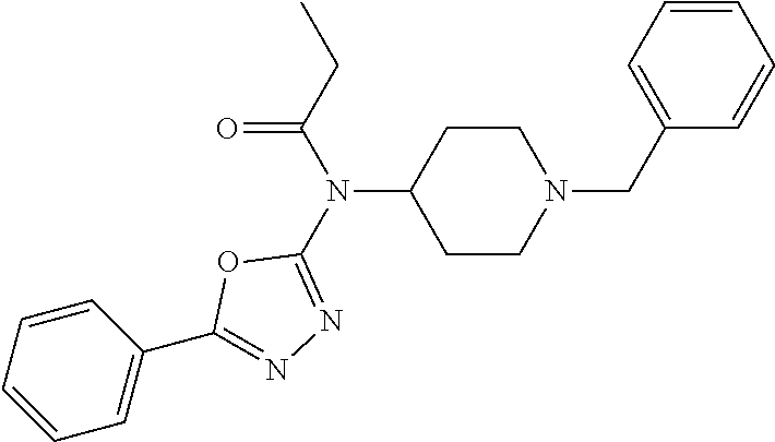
C1=CC=C(CN2CCC(N(C3=NN=C(C4=CC=CC=C4)O3)C(CC)=O)CC2)C=C1
